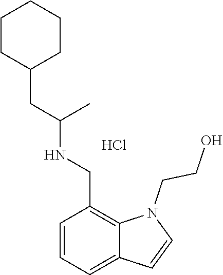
C1=CC=C2C(=C1CNC(CC1CCCCC1)C)N(CCO)C=C2.Cl
